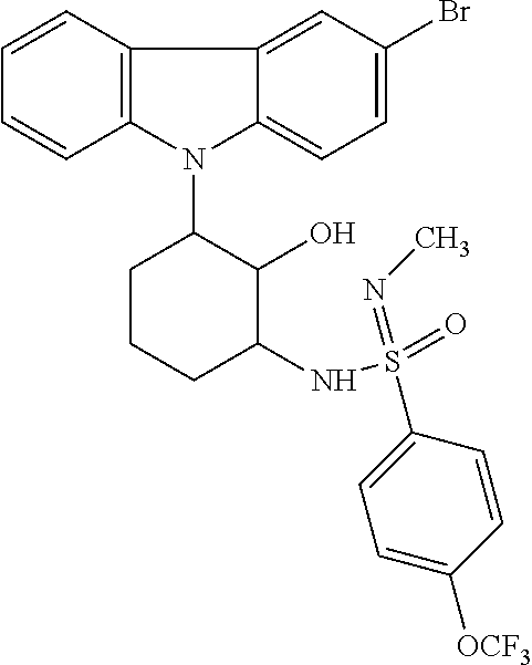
N1(C2CCCC(NS(=O)(=NC)C3=CC=C([OCF3])C=C3)C2O)C2=C(C3=CC(Br)=CC=C13)C=CC=C2
